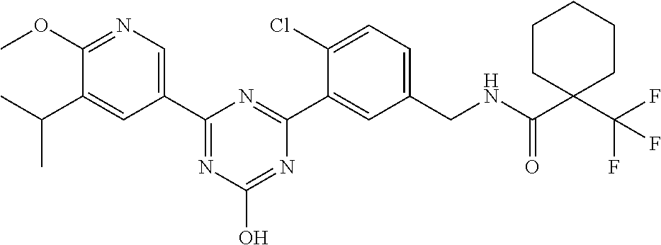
CC(C1=CC(C2=NC(O)=NC(C3=CC(CNC(C4(C(F)(F)F)CCCCC4)=O)=CC=C3Cl)=N2)=CN=C1OC)C
